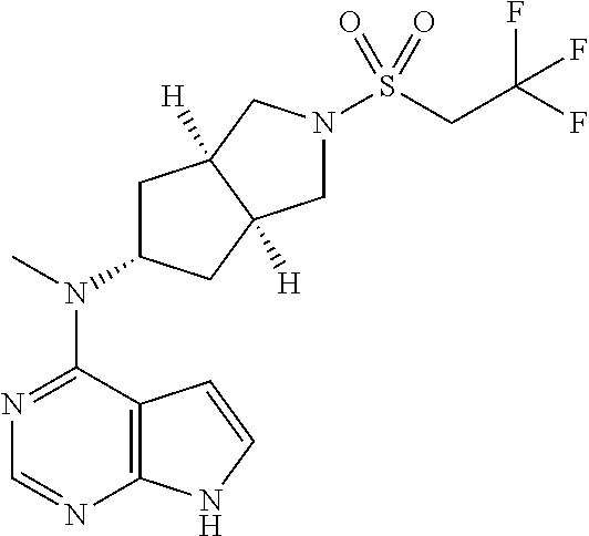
N1=C(N(C)C2CC3([H])C([H])(C2)CN(S(CC(F)(F)F)(=O)=O)C3)C2=C(N=C1)NC=C2
